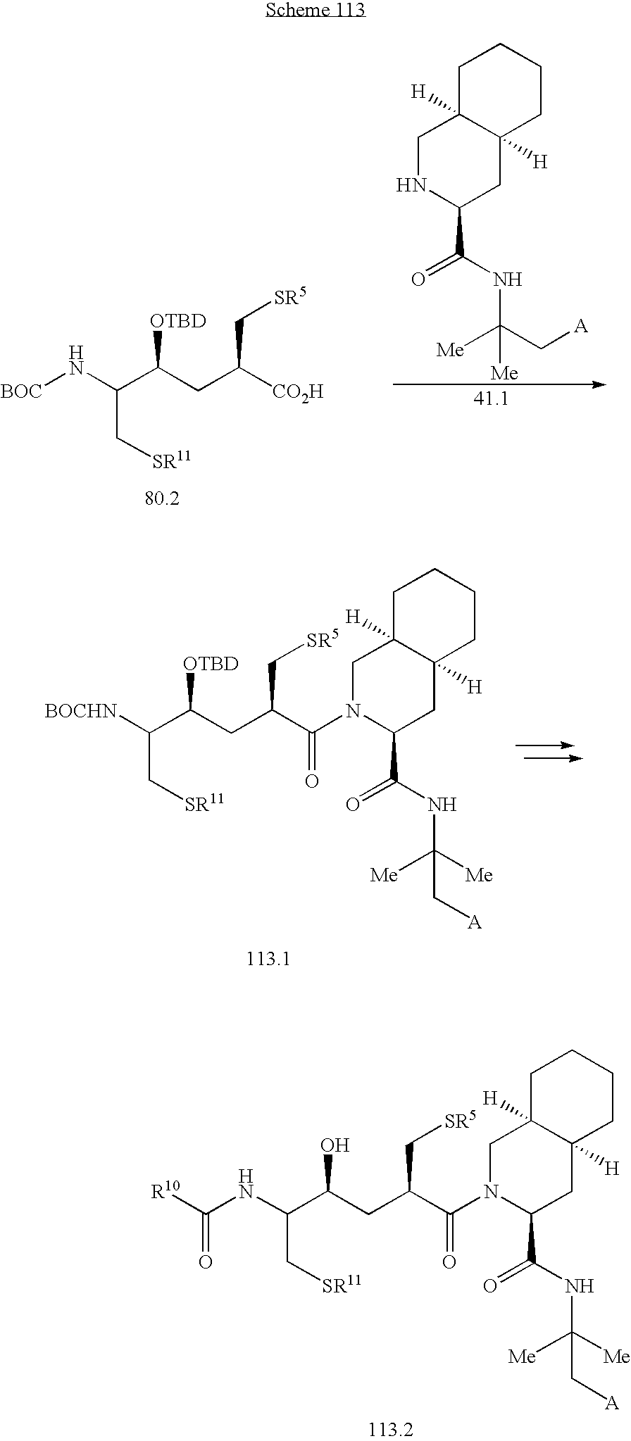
[BOC]NC(C[SR11])C(CC(C[SR5])[CO2H])[OTBD].C1C2([H])C([H])(CCC1)CC(C(=O)NC([Me])(C[A])[Me])NC2.[BOCHN]C(C[SR11])C(CC(C(N1C(C(=O)NC([Me])([Me])C[A])CC2([H])C([H])(C1)CCCC2)=O)C[SR5])[OTBD].N(C(C[SR11])C(CC(C(N1C(C(=O)NC([Me])([Me])C[A])CC2([H])C([H])(C1)CCCC2)=O)C[SR5])O)C([R10])=O
